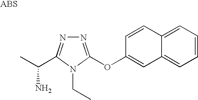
N1=C(OC2=CC3=CC=CC=C3C=C2)N(CC)C(C(C)N)=N1
